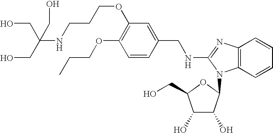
C1(OCCC)=C(OCCCNC(CO)(CO)CO)C=C(CNC2=NC3=C(C=CC=C3)N2C2C(O)C(O)C(CO)O2)C=C1
